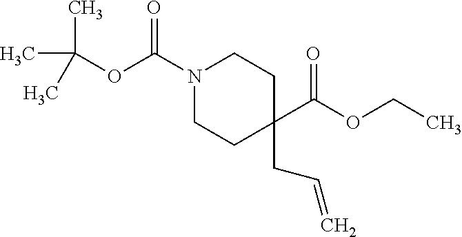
N1(C(OC(C)(C)C)=O)CCC(C(OCC)=O)(CC=C)CC1
